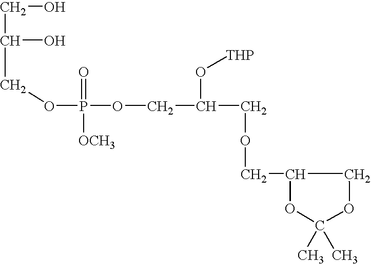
C(C(O)COP(OCC(O[THP])COCC1COC(C)(C)O1)(=O)[OCH3])O
